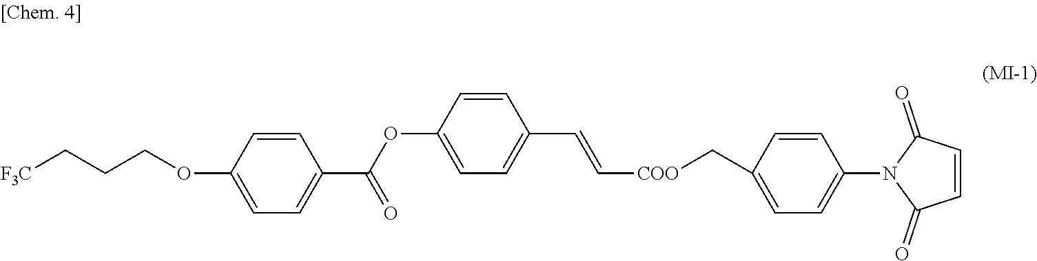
C1(OCCC[F3C])=CC=C(C(OC2=CC=C(C=C[COO]CC3=CC=C(N4C(=O)C=CC4=O)C=C3)C=C2)=O)C=C1
